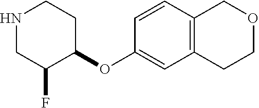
N1CC(F)C(OC2=CC3=C(C=C2)COCC3)CC1
